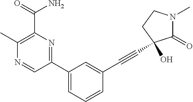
N1=CC(C2=CC=CC(C#CC3(O)C(=O)N(C)CC3)=C2)=NC(C(=O)N)=C1C
